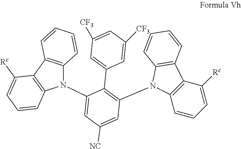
N1(C2=CC([NC])=CC(N3C4=C(C([Rc])=CC=C4)C4=C3C=CC=C4)=C2C2=CC([CF3])=CC([CF3])=C2)C2=C(C3=C1C=CC=C3[Rc])C=CC=C2
